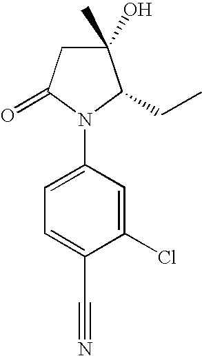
C1(O)(C)CC(=O)N(C2=CC=C(C#N)C(Cl)=C2)C1CC
